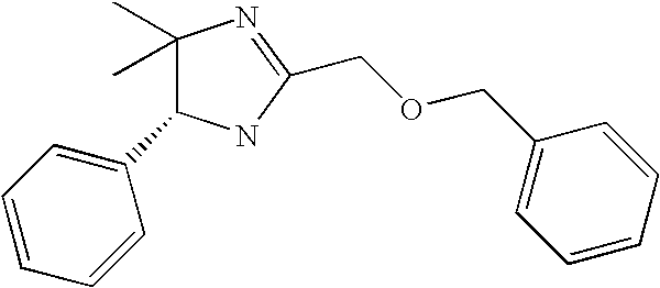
C1(C2C(C)(C)N=C(COCC3=CC=CC=C3)N2)=CC=CC=C1
